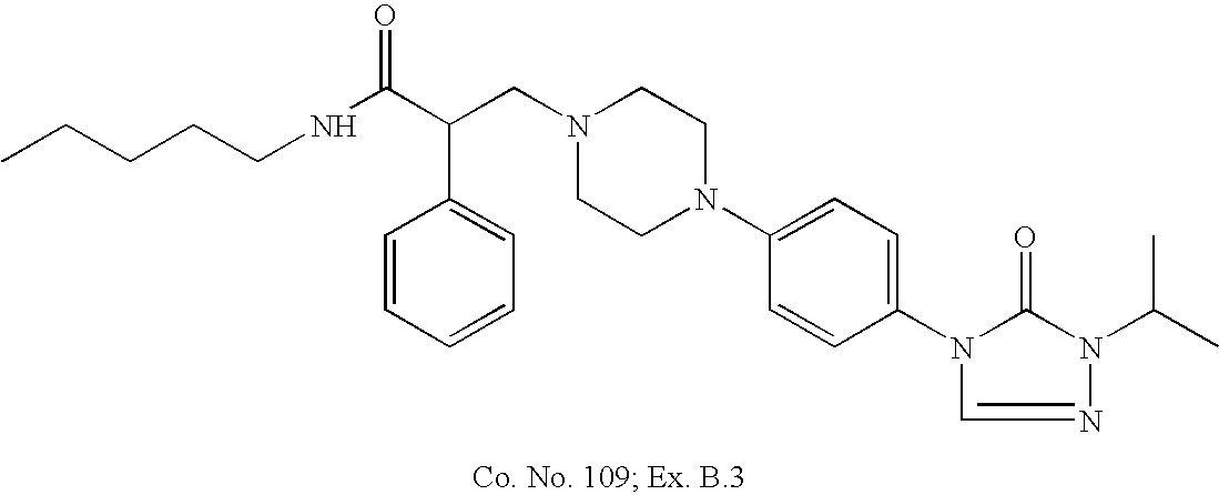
N1(CC(C(NCCCCC)=O)C2=CC=CC=C2)CCN(C2=CC=C(N3C(=O)N(C(C)C)N=C3)C=C2)CC1
